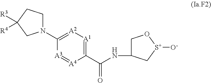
N1(C2=[A2][A1]=C(C(NC3CO[S+]([O-])C3)=O)[A4]=[A3]2)CCC([R3])([R4])C1
